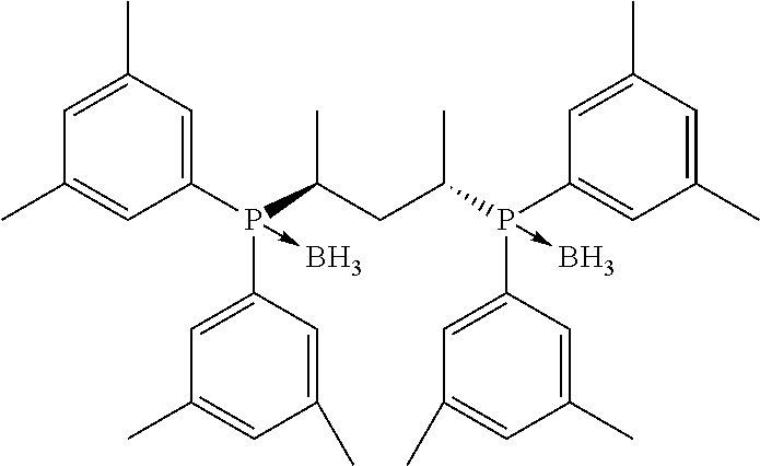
C1(C)=CC(P(C(CC(P(C2=CC(C)=CC(C)=C2)(C2=CC(C)=CC(C)=C2)->B)C)C)(C2=CC(C)=CC(C)=C2)->B)=CC(C)=C1
